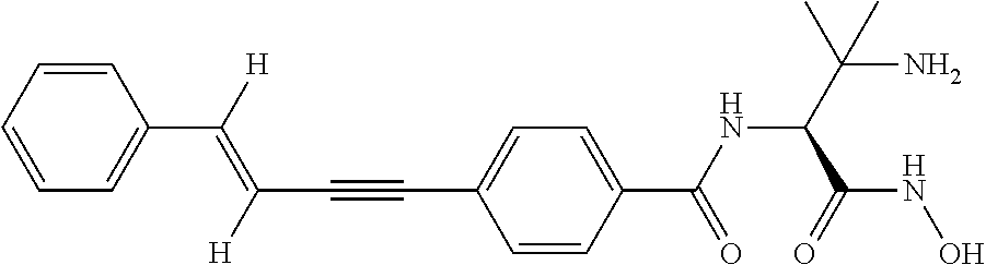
C1=CC=CC=C1C(=C(C#CC1=CC=C(C(NC(C(N)(C)C)C(NO)=O)=O)C=C1)[H])[H]
